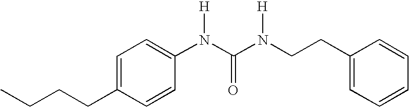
C1=C(CCCC)C=CC(N(C(N(CCC2=CC=CC=C2)[H])=O)[H])=C1
